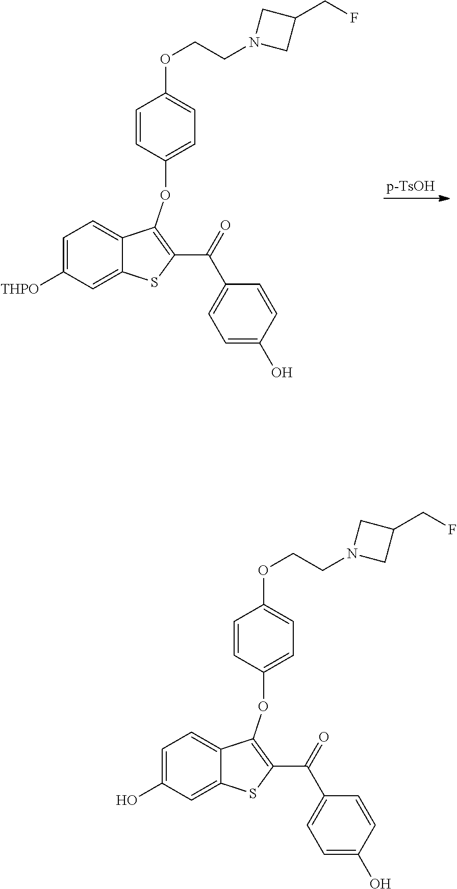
[p-TsOH].C1(CF)CN(CCOC2=CC=C(OC3=C(C(=O)C4=CC=C(O)C=C4)SC4=CC([THPO])=CC=C43)C=C2)C1.C1(CF)CN(CCOC2=CC=C(OC3=C(C(=O)C4=CC=C(O)C=C4)SC4=CC(O)=CC=C43)C=C2)C1
